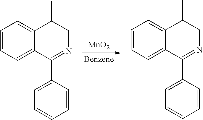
[MnO2].C1=CC=CC(C2=NCC(C)C3=CC=CC=C23)=C1.C1=CC=CC(C2=NCC(C)C3=CC=CC=C23)=C1
